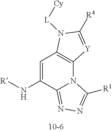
C1=C(N[R])C2=NN=C([R1])N2C2=C1N([L][Cy])C([R4])=[Y]2
